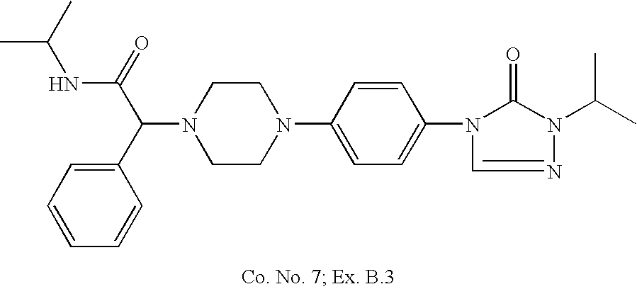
N1(C(C2=CC=CC=C2)C(=O)NC(C)C)CCN(C2=CC=C(N3C(=O)N(C(C)C)N=C3)C=C2)CC1
